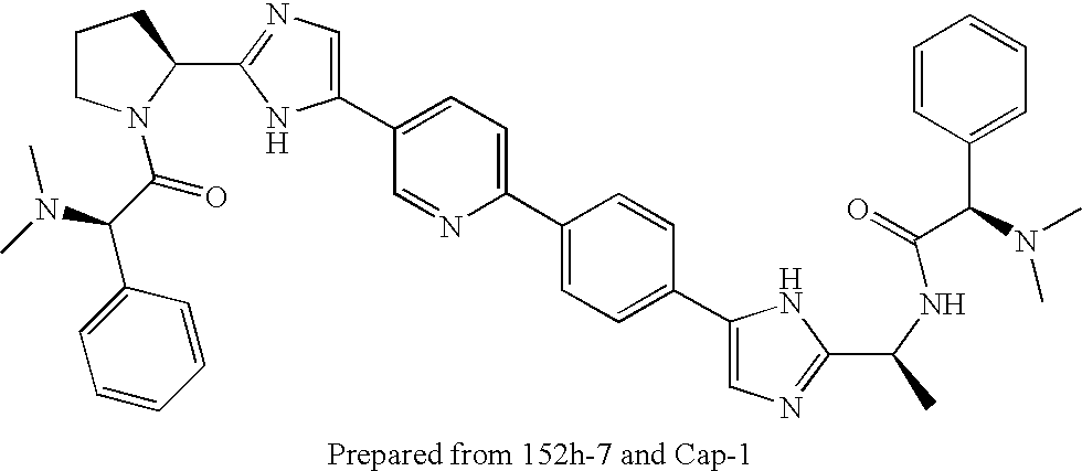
C1CN(C(C(N(C)C)C2=CC=CC=C2)=O)C(C2=NC=C(C3=CC=C(C4=CC=C(C5=CN=C(C(C)NC(C(C6=CC=CC=C6)N(C)C)=O)N5)C=C4)N=C3)N2)C1
